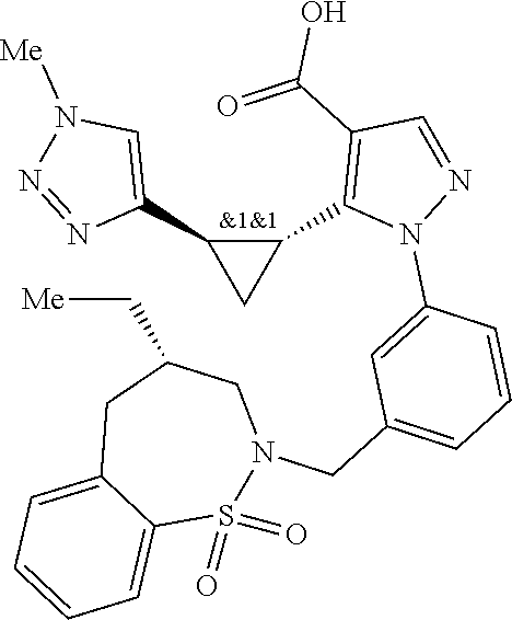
C1(C2=C(C(=O)O)C=NN2C2=CC(CN3CC(C[Me])CC4=CC=CC=C4S3(=O)=O)=CC=C2)C(C2=CN([Me])N=N2)C1
